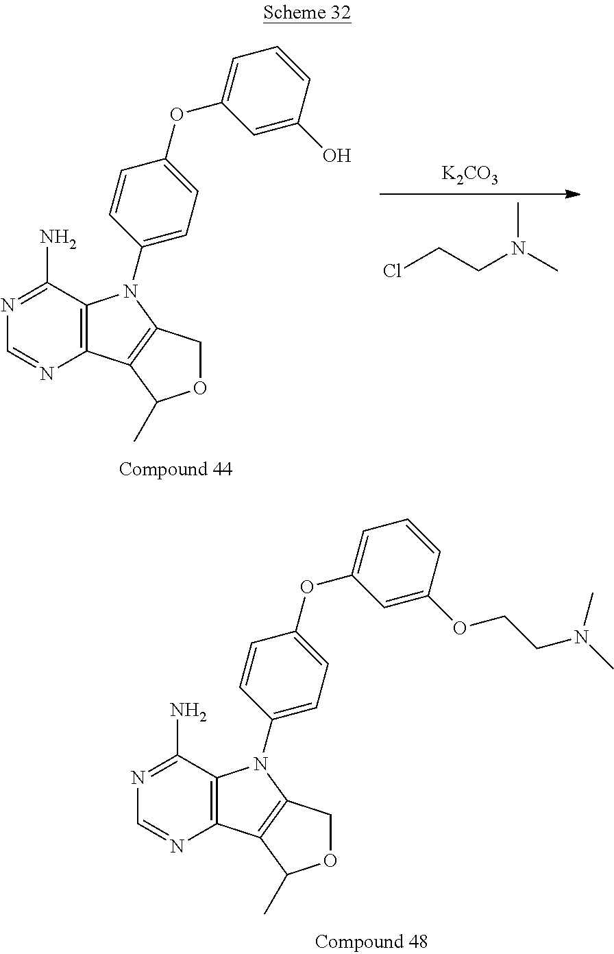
[K2CO3].ClCCN(C)C.C12=C(C(N)=NC=N1)N(C1=CC=C(OC3=CC=CC(O)=C3)C=C1)C1=C2C(C)OC1.C12=C(C(N)=NC=N1)N(C1=CC=C(OC3=CC=CC(OCCN(C)C)=C3)C=C1)C1=C2C(C)OC1
